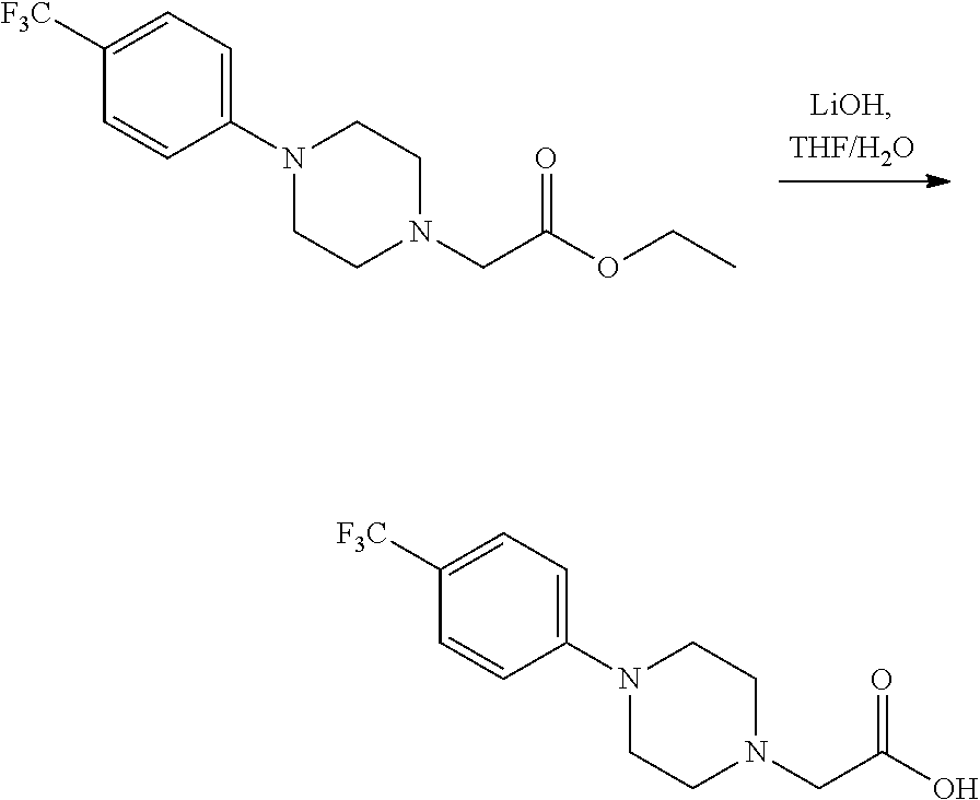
C1([F3C])=CC=C(N2CCN(CC(OCC)=O)CC2)C=C1.C1([F3C])=CC=C(N2CCN(CC(O)=O)CC2)C=C1
